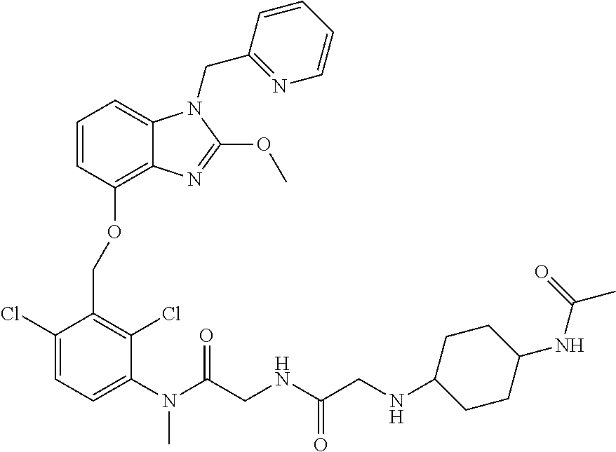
C1(Cl)=CC=C(N(C)C(=O)CNC(=O)CNC2CCC(NC(=O)C)CC2)C(Cl)=C1COC1=C2C(=CC=C1)N(CC1=NC=CC=C1)C(OC)=N2
